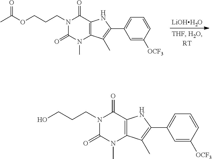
[LiOHH2O].N1(CCCOC(C)=O)C(=O)N(C)C2=C(C1=O)NC(C1=CC=CC([OCF3])=C1)=C2C.N1(CCCO)C(=O)N(C)C2=C(C1=O)NC(C1=CC=CC([OCF3])=C1)=C2C
